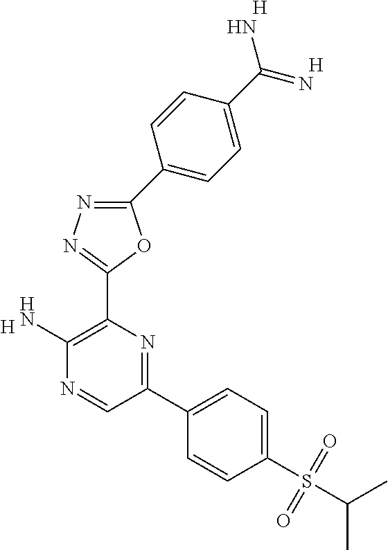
[H].C1(N)=C(C2=NN=C(C3=CC=C(C(N)=N)C=C3)O2)N=C(C2=CC=C(S(C(C)C)(=O)=O)C=C2)C=N1.[H].[H]
